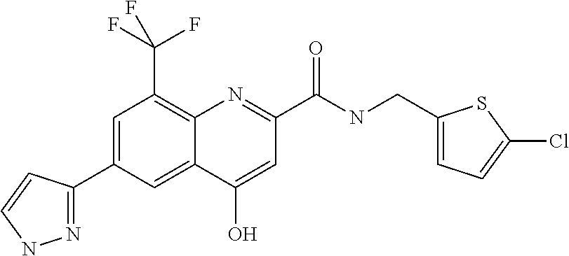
C12=CC(C3=NNC=C3)=CC(C(F)(F)F)=C1N=C(C(NCC1=CC=C(Cl)S1)=O)C=C2O
